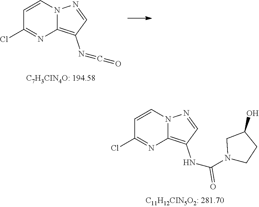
C1=CN2C(=C(NC(N3CCC(O)C3)=O)C=N2)N=C1Cl.C1=CN2C(=C(N=C=O)C=N2)N=C1Cl
